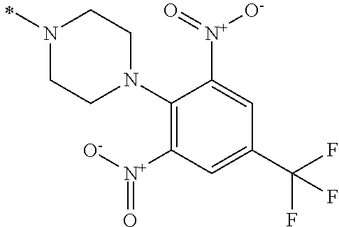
N1(C)CCN(C2=C([N+]([O-])=O)C=C(C(F)(F)F)C=C2[N+](=O)[O-])CC1
